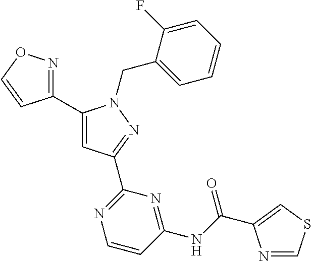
C1(C2=NOC=C2)=CC(C2=NC=CC(NC(=O)C3=CSC=N3)=N2)=NN1CC1=CC=CC=C1F
